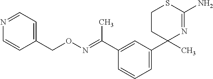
C1CC(C2=CC=CC(C(=NOCC3=CC=NC=C3)C)=C2)(C)N=C(N)S1
